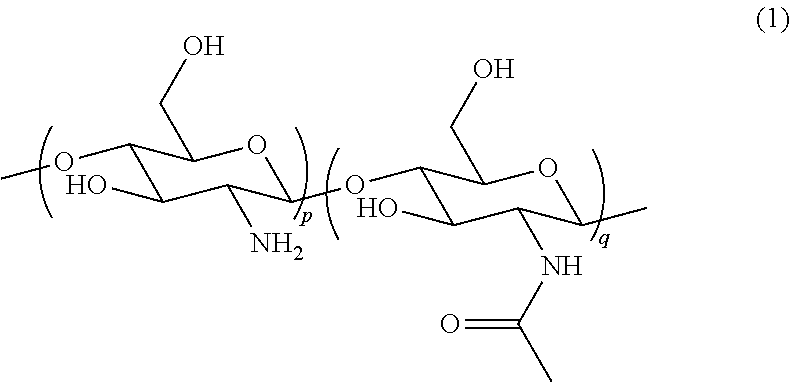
C1(OC)C(O)C(N)C(OC2C(O)C(NC(C)=O)C(C)OC2CO)OC1CO
